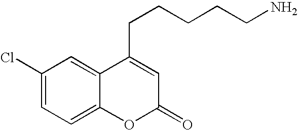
C1(Cl)=CC=C2C(=C1)C(CCCCCN)=CC(=O)O2
